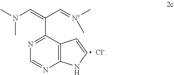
C12=C(C(C(C=[N+](C)C)=CN(C)C)=NC=N1)C=CN2
